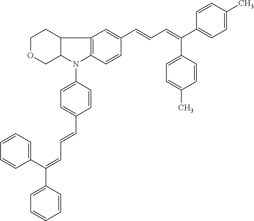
C12=C(C=CC(C=CC=C(C3=CC=C(C)C=C3)C3=CC=C(C)C=C3)=C1)N(C1=CC=C(C=CC=C(C3=CC=CC=C3)C3=CC=CC=C3)C=C1)C1C2CCOC1
